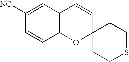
C12=C(C=C([NC])C=C1)C=CC1(O2)CCSCC1
